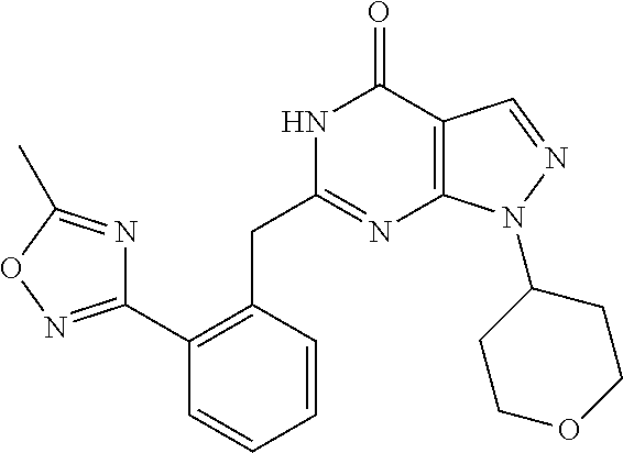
C1=CC(CC2=NC3=C(C(=O)N2)C=NN3C2CCOCC2)=C(C2=NOC(C)=N2)C=C1
